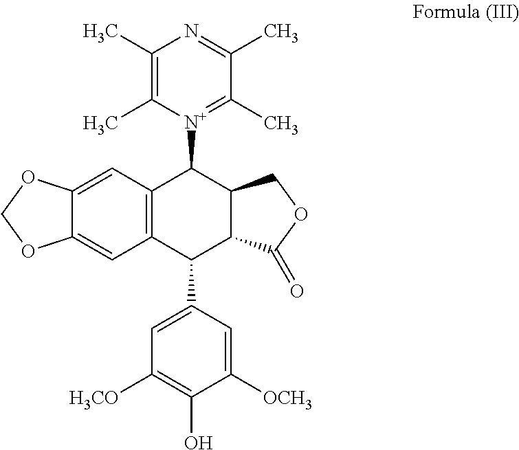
C1(C)=C(C)[N+](C2C3=C(C(C4=CC([H3CO])=C(O)C([OCH3])=C4)C4C2COC4=O)C=C2C(=C3)OCO2)=C(C)C(C)=N1
